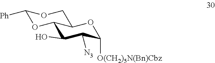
C12C(O)C([N3])C([O(CH2)5N(Bn)Cbz])OC1COC([Ph])O2
